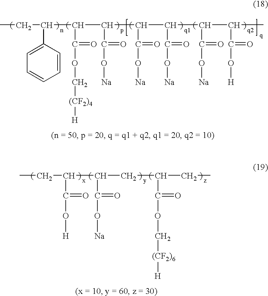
CCC(C(C(C(C(C(C(C)C(O[H])=O)C(O[Na])=O)C(=O)O[Na])C(O[Na])=O)C(O[Na])=O)C(OC[(CF2)4][H])=O)C1=CC=CC=C1.CCC(C(CC(CC)C(OC[(CF2)6][H])=O)C(O[Na])=O)C(O[H])=O
